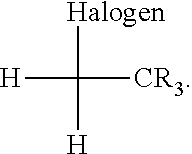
[Halogen]C([H])([CR3])[H]
